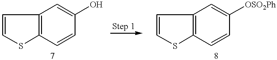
C12=C(C=CC(O)=C1)SC=C2.C12=C(C=CC([OSO2Ph])=C1)SC=C2
